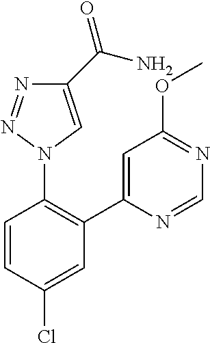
C1=C(C2=C(N3C=C(C(=O)N)N=N3)C=CC(Cl)=C2)N=CN=C1OC
